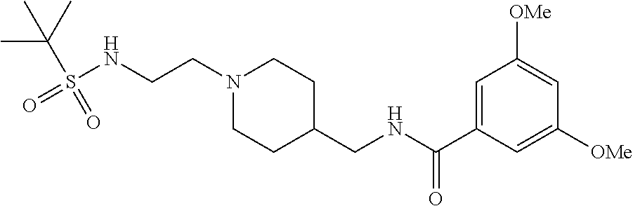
CC(C)(S(=O)(NCCN1CCC(CNC(C2=CC([OMe])=CC([OMe])=C2)=O)CC1)=O)C
